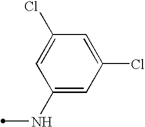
C1(NC)=CC(Cl)=CC(Cl)=C1
